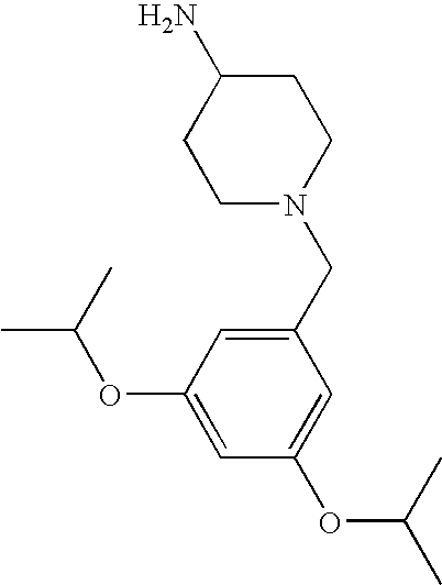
C1(CN2CCC(N)CC2)=CC(OC(C)C)=CC(OC(C)C)=C1
